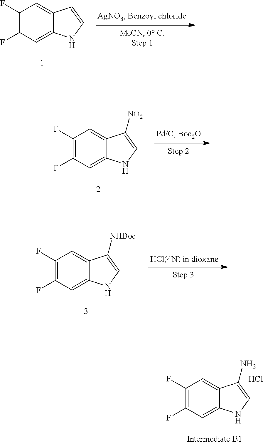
C1(F)=C(F)C=C2C(=C1)C=CN2.C1(F)=C(F)C=C2C(=C1)C([NO2])=CN2.C1(F)=C(F)C=C2C(=C1)C([NHBoc])=CN2.C1(F)=C(F)C=C2C(=C1)C(N)=CN2.Cl
